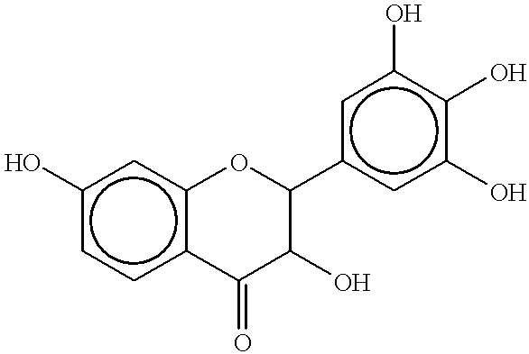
c1(O)ccc2c(c1)OC(c1cc(O)c(O)c(O)c1)C(O)C2=O
